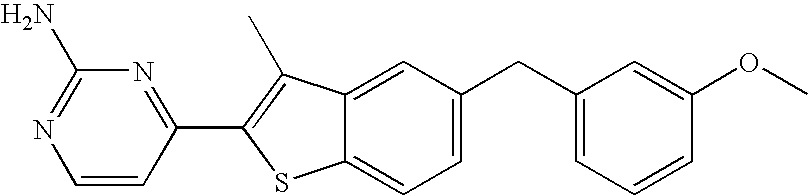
C1=CC(C2=C(C)C3=CC(CC4=CC=CC(OC)=C4)=CC=C3S2)=NC(N)=N1
